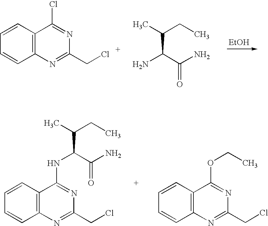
C1=CC2=C(C=C1)C(Cl)=NC(CCl)=N2.[EtOH].C(C(C(N)=O)N)(CC)C.C1=CC2=C(C=C1)C(NC(C(CC)C)C(N)=O)=NC(CCl)=N2.C1=CC2=C(C=C1)C(OCC)=NC(CCl)=N2
